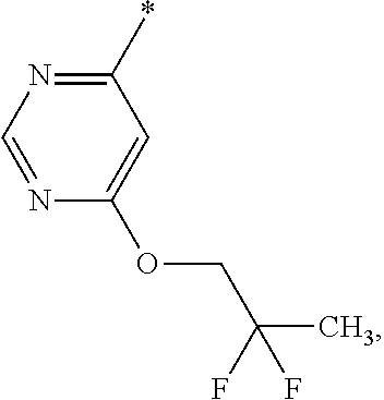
C1(*)=NC=NC(OCC(C)(F)F)=C1
